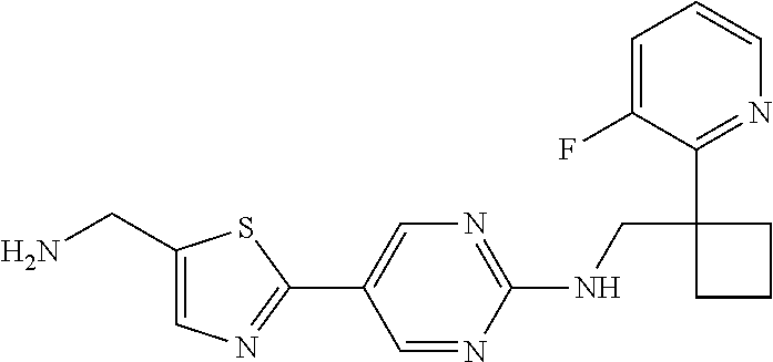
C1(NCC2(C3=NC=CC=C3F)CCC2)=NC=C(C2=NC=C(CN)S2)C=N1
